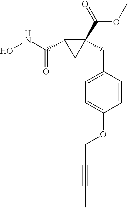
N(C(C1CC1(C(=O)OC)CC1=CC=C(OCC#CC)C=C1)=O)O
